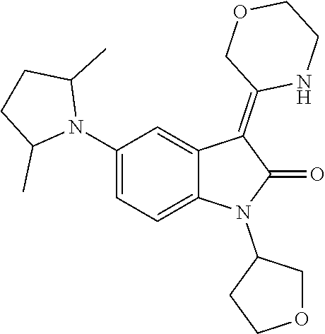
N1(C2=CC=C3C(=C2)C(=C2NCCOC2)C(=O)N3C2CCOC2)C(C)CCC1C
